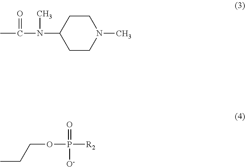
C1CN(C)CCC1N(C(C)=O)C.CCCOP([R2])(=O)[O-]
